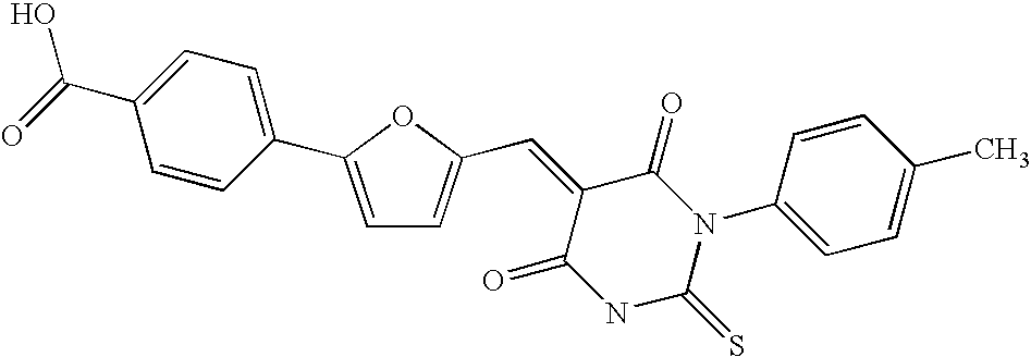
C1=C(C2=CC=C(C(O)=O)C=C2)OC(C=C2C(=O)N(C3=CC=C(C)C=C3)C(=S)NC2=O)=C1
